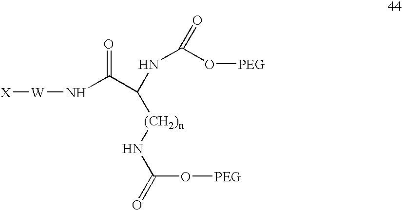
[X][W]NC(C([(CH2)n]NC(O[PEG])=O)NC(O[PEG])=O)=O
